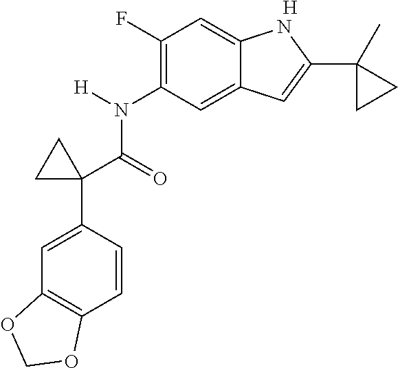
C1(N(C(C2(C3=CC4=C(C=C3)OCO4)CC2)=O)[H])=C(F)C=C2C(=C1)C=C(C1(C)CC1)N2.[H]
